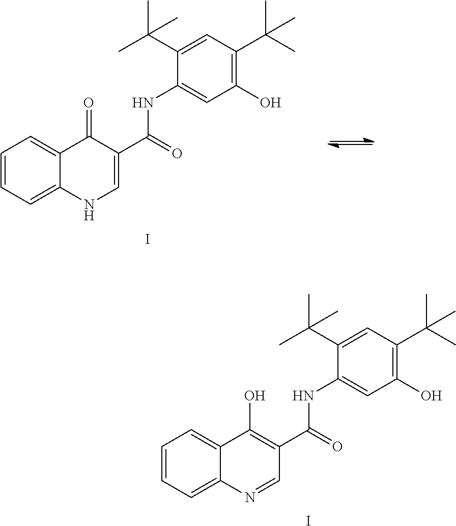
C1=CC=C2C(=C1)C(=O)C(C(NC1=CC(O)=C(C(C)(C)C)C=C1C(C)(C)C)=O)=CN2.I.C1=CC=C2C(=C1)C(O)=C(C(NC1=CC(O)=C(C(C)(C)C)C=C1C(C)(C)C)=O)C=N2.I
